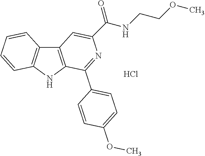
C12=C(NC3=C1C=CC=C3)C(C1=CC=C(OC)C=C1)=NC(C(NCCOC)=O)=C2.Cl
